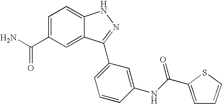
C1=C(C(N)=O)C=C2C(=C1)NN=C2C1=CC=CC(NC(=O)C2=CC=CS2)=C1
